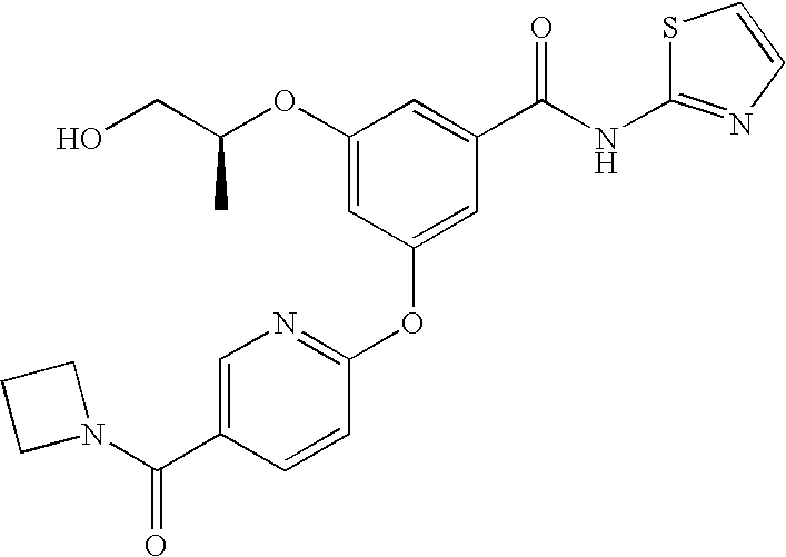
C1(OC(CO)C)=CC(OC2=NC=C(C(=O)N3CCC3)C=C2)=CC(C(NC2=NC=CS2)=O)=C1
